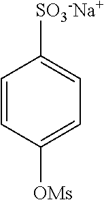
C1=CC([OMs])=CC=C1[SO3-Na+]
